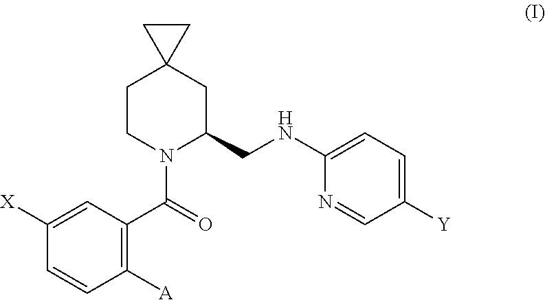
C1([A])=C(C(=O)N2C(CNC3=CC=C([Y])C=N3)CC3(CC2)CC3)C=C([X])C=C1
